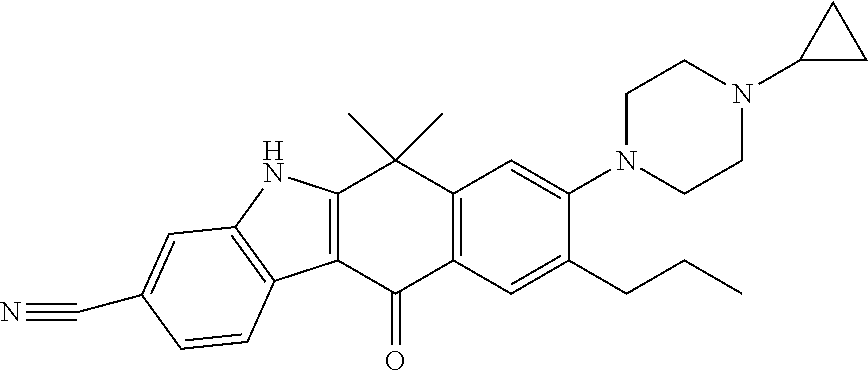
C12=C(C(=O)C3=C(C1(C)C)C=C(N1CCN(C4CC4)CC1)C(CCC)=C3)C1=C(N2)C=C(C#N)C=C1
